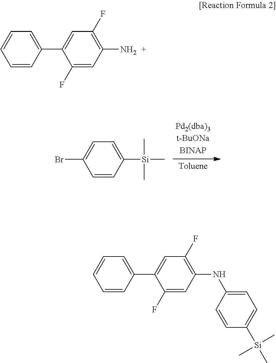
C1=CC([Si](C)(C)C)=CC=C1Br.C1=CC(C2=CC(F)=C(N)C=C2F)=CC=C1.C1=CC(C2=CC(F)=C(NC3=CC=C([Si](C)(C)C)C=C3)C=C2F)=CC=C1
